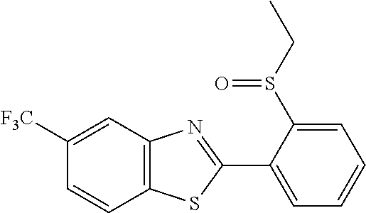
C12=C(C=C([F3C])C=C1)N=C(C1=CC=CC=C1S(CC)=O)S2
